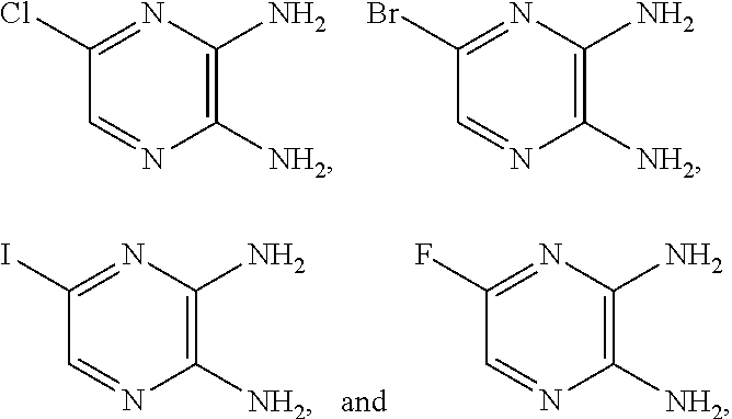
C1(Cl)=NC(N)=C([NH2])N=C1.C1(Br)=NC(N)=C([NH2])N=C1.C1(I)=NC(N)=C([NH2])N=C1.C1(F)=NC(N)=C([NH2])N=C1
